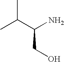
CC(C(N)CO)C
